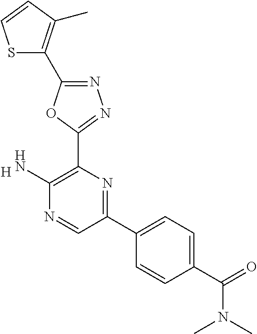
[H].C1(N)=C(C2=NN=C(C3=C(C)C=CS3)O2)N=C(C2=CC=C(C(N(C)C)=O)C=C2)C=N1
